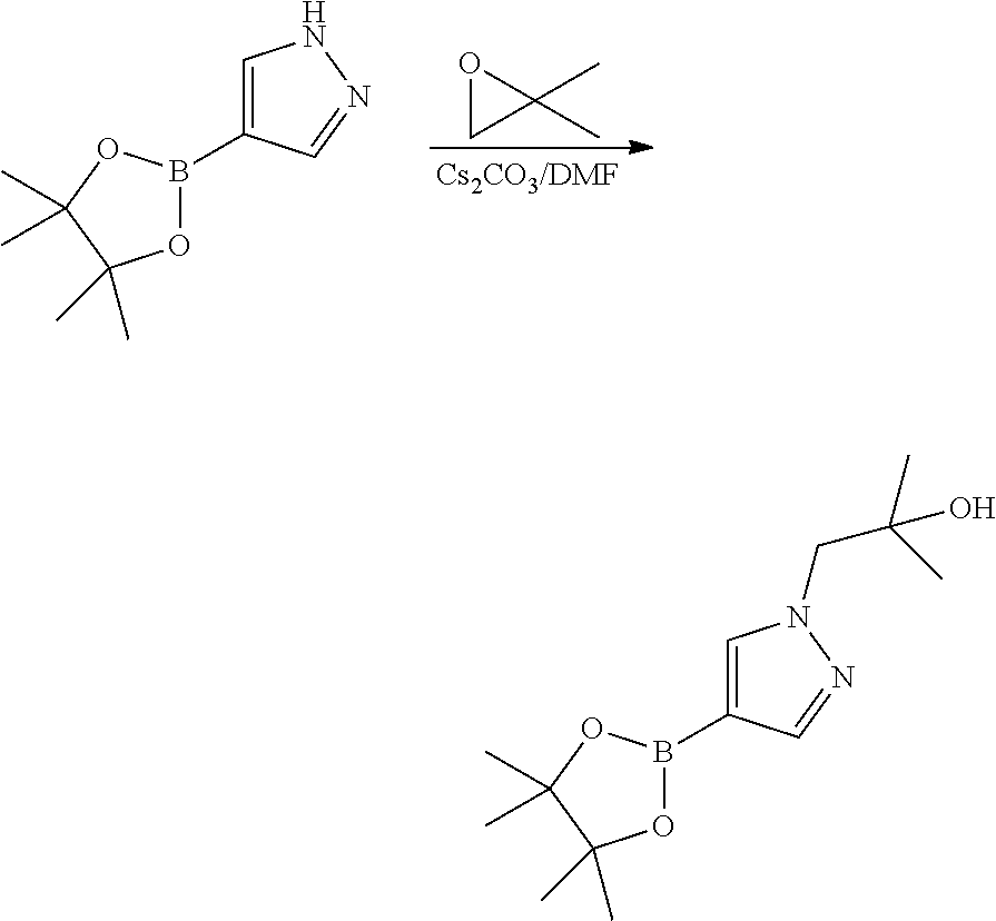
C1(C)(C)OC1.C1=C(B2OC(C)(C)C(C)(C)O2)C=NN1.C1=C(B2OC(C)(C)C(C)(C)O2)C=NN1CC(C)(C)O
